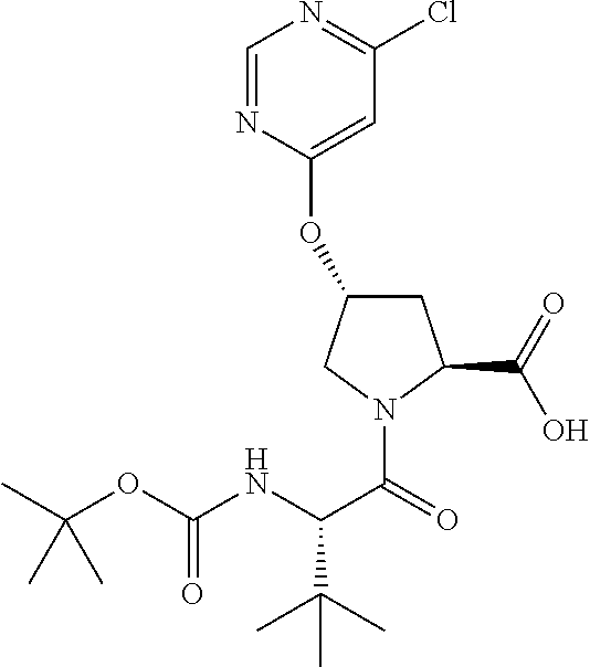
C1=NC(OC2CC(C(=O)O)N(C(C(NC(OC(C)(C)C)=O)C(C)(C)C)=O)C2)=CC(Cl)=N1
